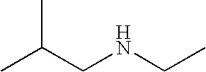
CC(CNCC)C
